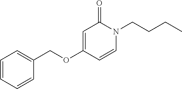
O(C1=CC(=O)N(CCCC)C=C1)CC1=CC=CC=C1
